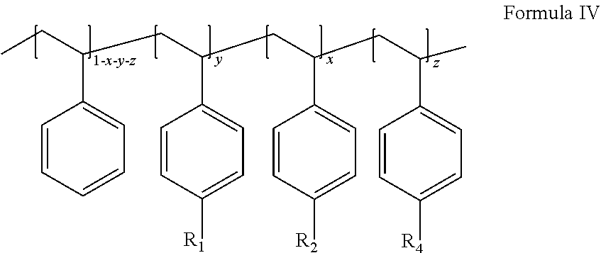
CCC(CC(CC(CC(C)C1=CC=C([R4])C=C1)C1=CC=C([R2])C=C1)C1=CC=C([R1])C=C1)C1=CC=CC=C1
